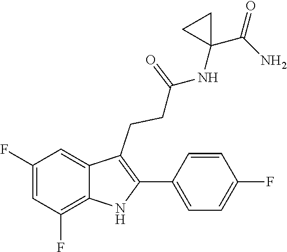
C1(C2=C(CCC(=O)NC3(C(N)=O)CC3)C3=CC(F)=CC(F)=C3N2)=CC=C(F)C=C1
